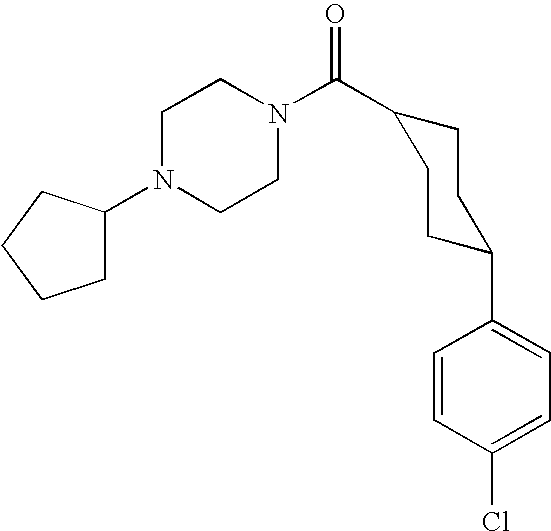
C(=O)(N1CCN(C2CCCC2)CC1)C1CCC(C2=CC=C(Cl)C=C2)CC1
